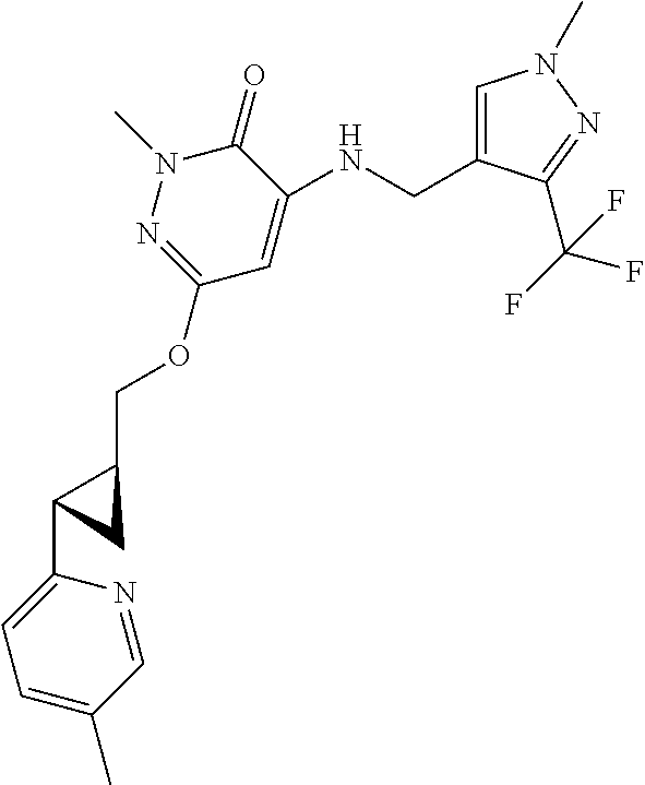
N1(C)N=C(OCC2C(C3=CC=C(C)C=N3)C2)C=C(NCC2=CN(C)N=C2C(F)(F)F)C1=O
